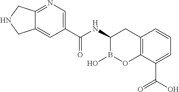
C12=C(C(C(O)=O)=CC=C1)OB(O)C(NC(C1=CN=C3C(=C1)CNC3)=O)C2
